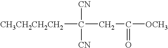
[CH3CH2CH2CH2]C([CN])([CN])CC(=O)[OCH3]
